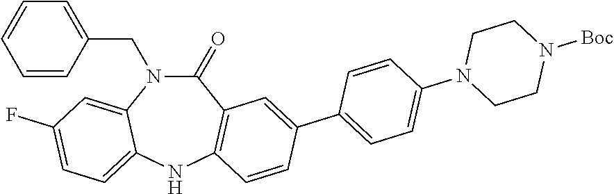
C1(=O)N(CC2=CC=CC=C2)C2=CC(F)=CC=C2NC2=C1C=C(C1=CC=C(N3CCN([Boc])CC3)C=C1)C=C2
